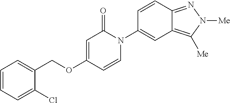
C1=CC=C(Cl)C(COC2=CC(=O)N(C3=CC4=C([Me])N([Me])N=C4C=C3)C=C2)=C1
